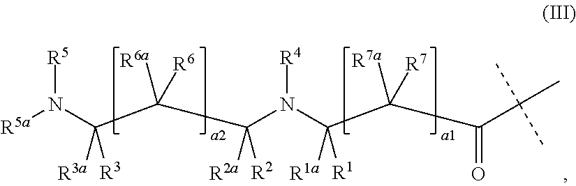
[R5a]N(C(C(C(N(C(C(C(C(C)(C)C)=O)([R7a])[R7])([R1])[R1a])[R4])([R2])[R2a])([R6a])[R6])([R3])[R3a])[R5]
